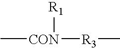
C[CON]([R3]C)[R1]
